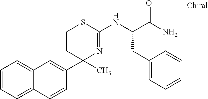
C12=CC=CC=C1C=CC(C1(C)N=C(NC(CC3=CC=CC=C3)C(=O)N)SCC1)=C2
